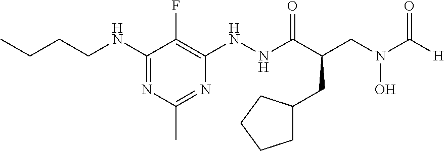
C1(NCCCC)=NC(C)=NC(NNC(C(CN(C([H])=O)O)CC2CCCC2)=O)=C1F
